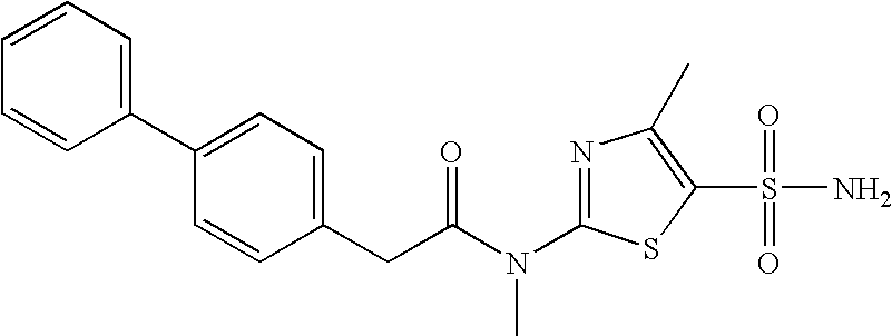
C1=CC=C(C2=CC=C(CC(N(C3=NC(C)=C(S(N)(=O)=O)S3)C)=O)C=C2)C=C1
